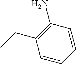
C1(N)=C(CC)C=CC=C1
